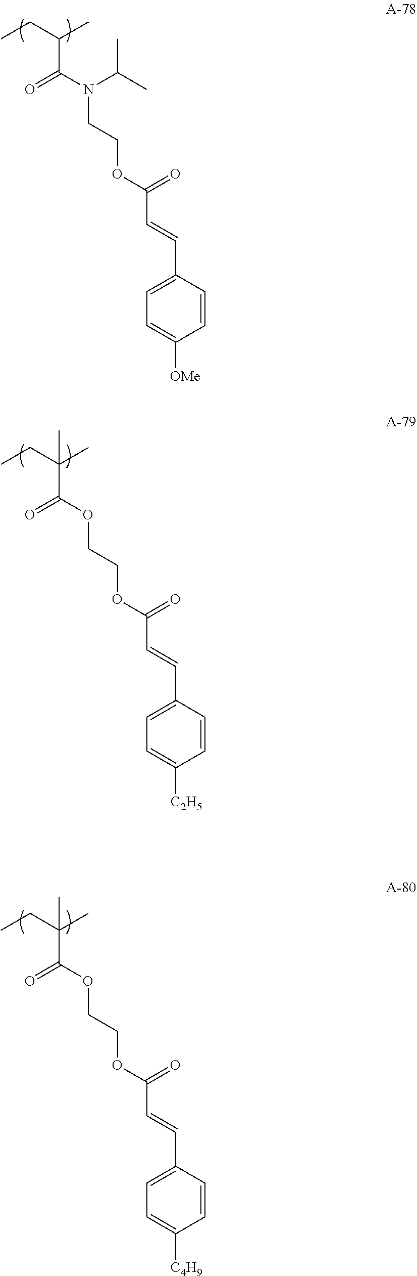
CCC(C)C(N(C(C)C)CCOC(C=CC1=CC=C([OMe])C=C1)=O)=O.CCC(C)(C)C(OCCOC(C=CC1=CC=C([C2H5])C=C1)=O)=O.CCC(C)(C(OCCOC(C=CC1=CC=C([C4H9])C=C1)=O)=O)C
